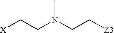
[X]CCN(CC[Z3])C
